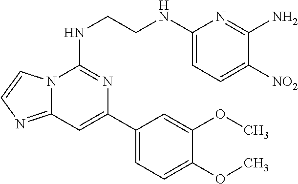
C12=NC=CN1C(NCCNC1=CC=C([NO2])C(N)=N1)=NC(C1=CC=C(OC)C(OC)=C1)=C2
